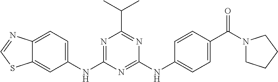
C12=CC(NC3=NC(C(C)C)=NC(NC4=CC=C(C(=O)N5CCCC5)C=C4)=N3)=CC=C1N=CS2
